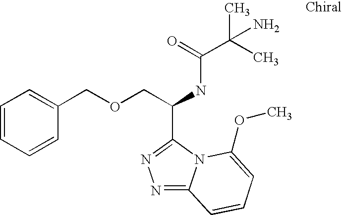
C(C(NC(=O)C(C)(N)C)C1=NN=C2N1C(OC)=CC=C2)OCC1=CC=CC=C1
